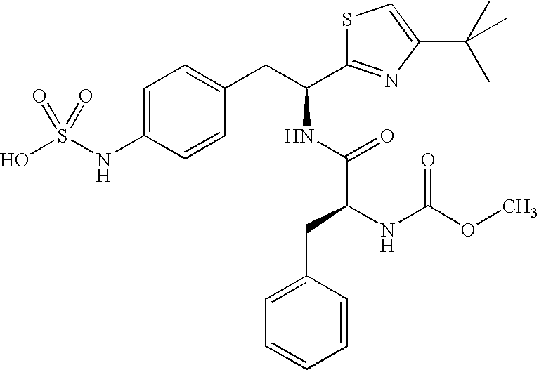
OS(NC1=CC=C(CC(NC(=O)C(NC(=O)OC)CC2=CC=CC=C2)C2=NC(C(C)(C)C)=CS2)C=C1)(=O)=O
